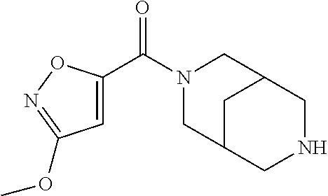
N1(C(C2=CC(OC)=NO2)=O)CC2CNCC(C1)C2
